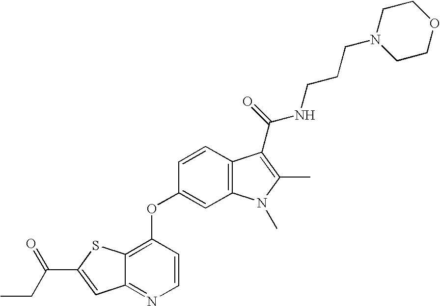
C1=CC2=C(C=C1OC1=C3C(=NC=C1)C=C(C(CC)=O)S3)N(C)C(C)=C2C(NCCCN1CCOCC1)=O
